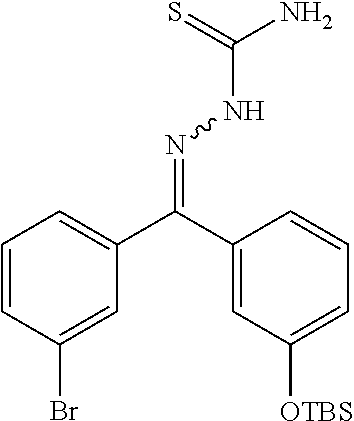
C1=CC(Br)=CC(C(C2=CC([OTBS])=CC=C2)=NNC(N)=S)=C1
